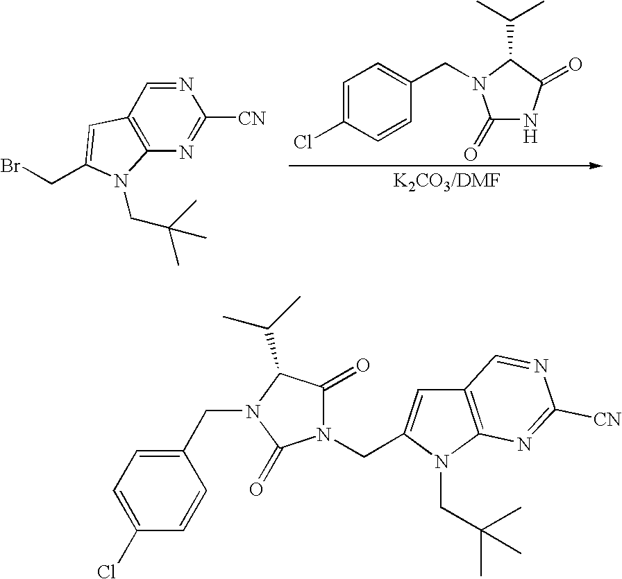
N1=CC2=C(N=C1[CN])N(CC(C)(C)C)C(CBr)=C2.C1=C(Cl)C=CC(CN2C(=O)NC(=O)C2C(C)C)=C1.C(N1C(=O)C(C(C)C)N(CC2=CC=C(Cl)C=C2)C1=O)C1=CC2=C(N1CC(C)(C)C)N=C([CN])N=C2
